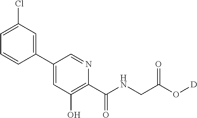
C1(C2=CC(Cl)=CC=C2)=CC(O)=C(C(NCC(O[D])=O)=O)N=C1
